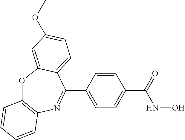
O1C2=C(N=C(C3=CC=C(C(NO)=O)C=C3)C3=CC=C(OC)C=C13)C=CC=C2
